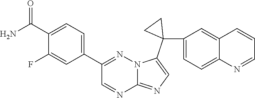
C1(C2=CC=C(C(N)=O)C(F)=C2)=NN2C(=NC=C2C2(C3=CC=C4C(=C3)C=CC=N4)CC2)N=C1
